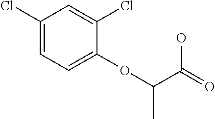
C1(Cl)=CC=C(OC(C(O)=O)C)C(Cl)=C1
